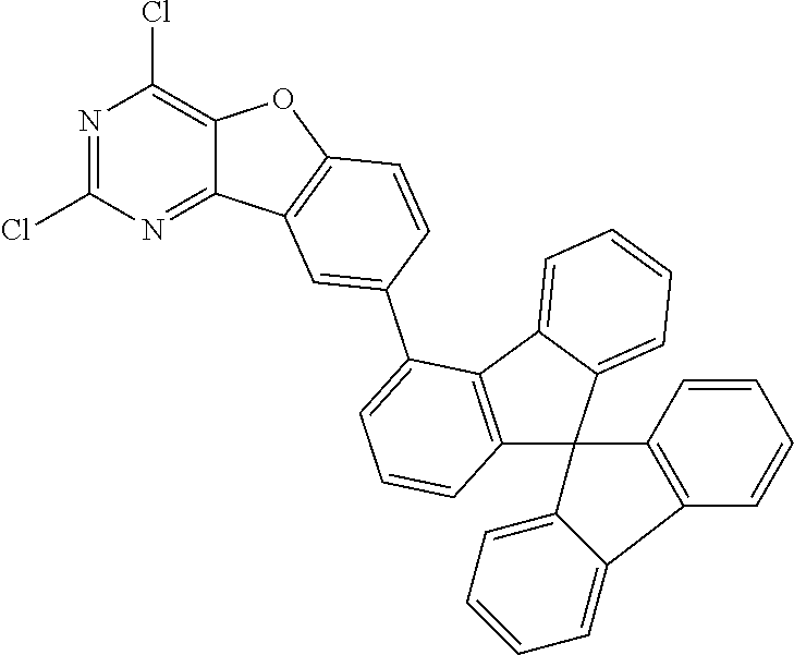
N1=C(Cl)N=C2C(=C1Cl)OC1=C2C=C(C2=CC=CC3=C2C2=CC=CC=C2C32C3=C(C4=CC=CC=C24)C=CC=C3)C=C1
